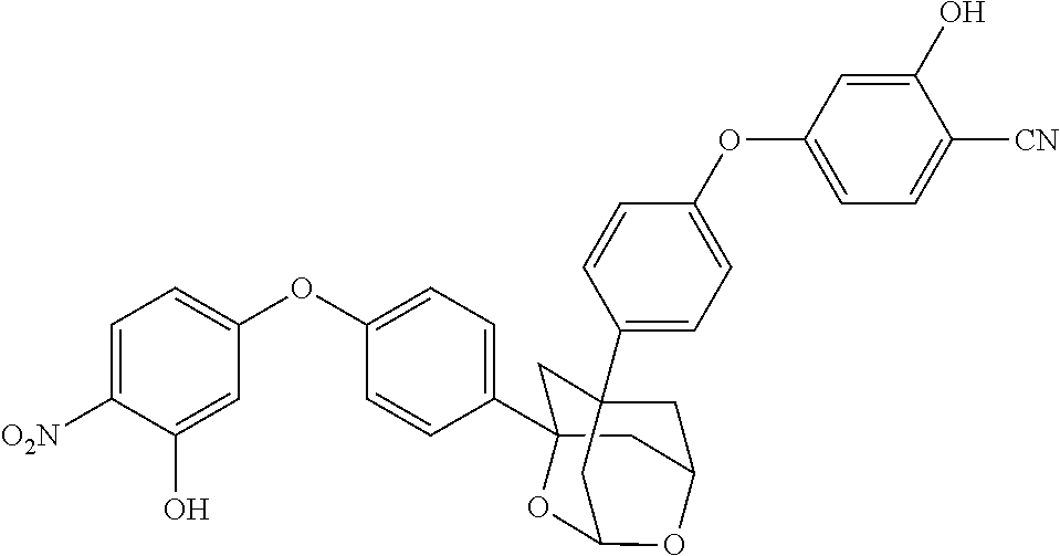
C1C2(C3=CC=C(OC4=CC=C([O2N])C(O)=C4)C=C3)CC3CC1(C1=CC=C(OC4=CC=C([CN])C(O)=C4)C=C1)CC(O2)O3
